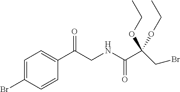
C1=C(Br)C=CC(C(CNC(=O)C(CBr)(OCC)OCC)=O)=C1
